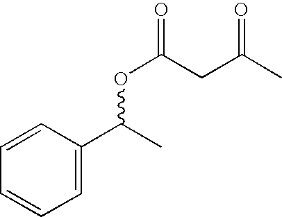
C1=CC(C(C)OC(=O)CC(C)=O)=CC=C1
